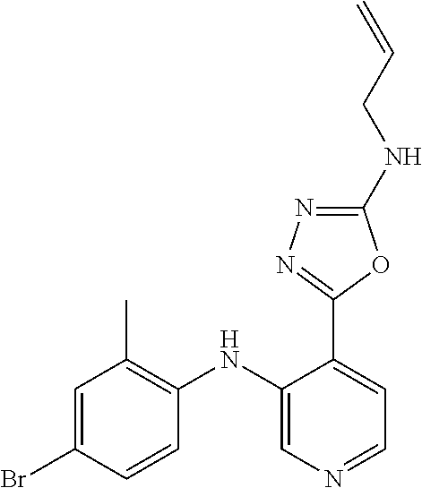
C1=C(Br)C=CC(NC2=CN=CC=C2C2=NN=C(NCC=C)O2)=C1C
